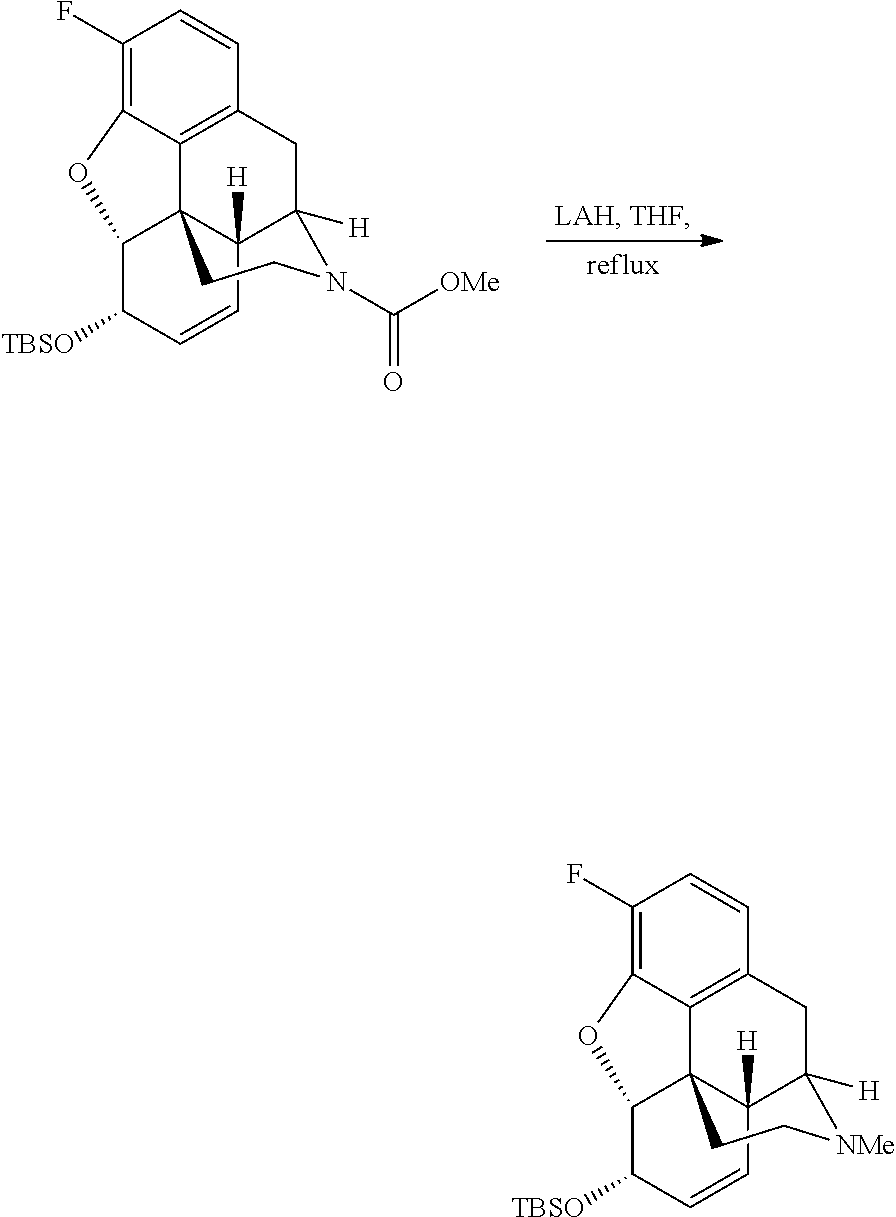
C12([H])C34C5=C(CC1([H])N(C(=O)[OMe])CC3)C=CC(F)=C5OC4C([TBSO])C=C2.C12([H])C34C5=C(CC1([H])[NMe]CC3)C=CC(F)=C5OC4C([TBSO])C=C2
